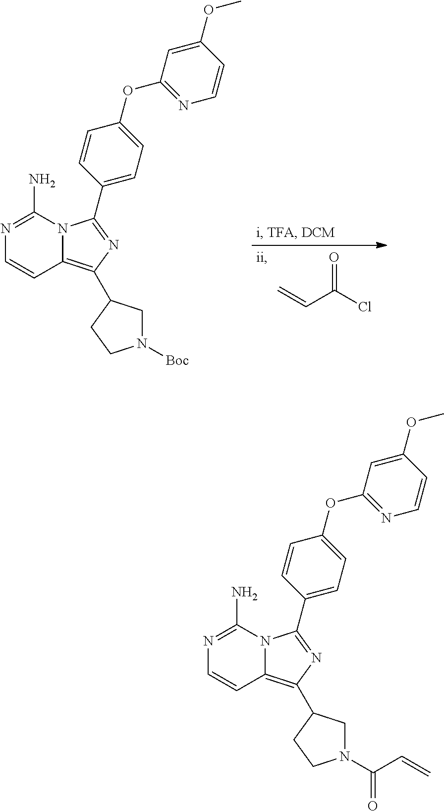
N1=C(N)N2C(=C(C3CN([Boc])CC3)N=C2C2=CC=C(OC3=NC=CC(OC)=C3)C=C2)C=C1.C=CC(Cl)=O.N1=C(N)N2C(=C(C3CN(C(C=C)=O)CC3)N=C2C2=CC=C(OC3=NC=CC(OC)=C3)C=C2)C=C1
